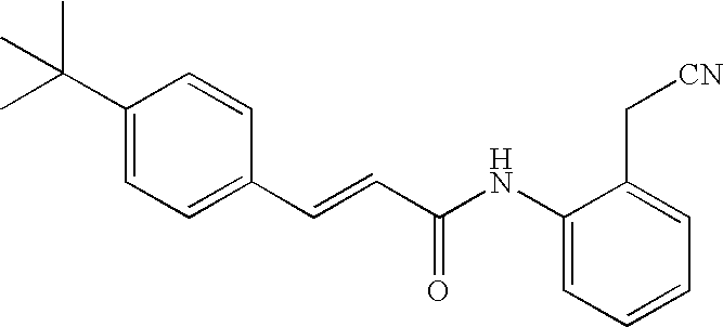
C(=CC(=O)NC1=CC=CC=C1C[CN])C1=CC=C(C(C)(C)C)C=C1
